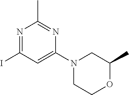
N1=C(I)C=C(N2CCOC(C)C2)N=C1C
